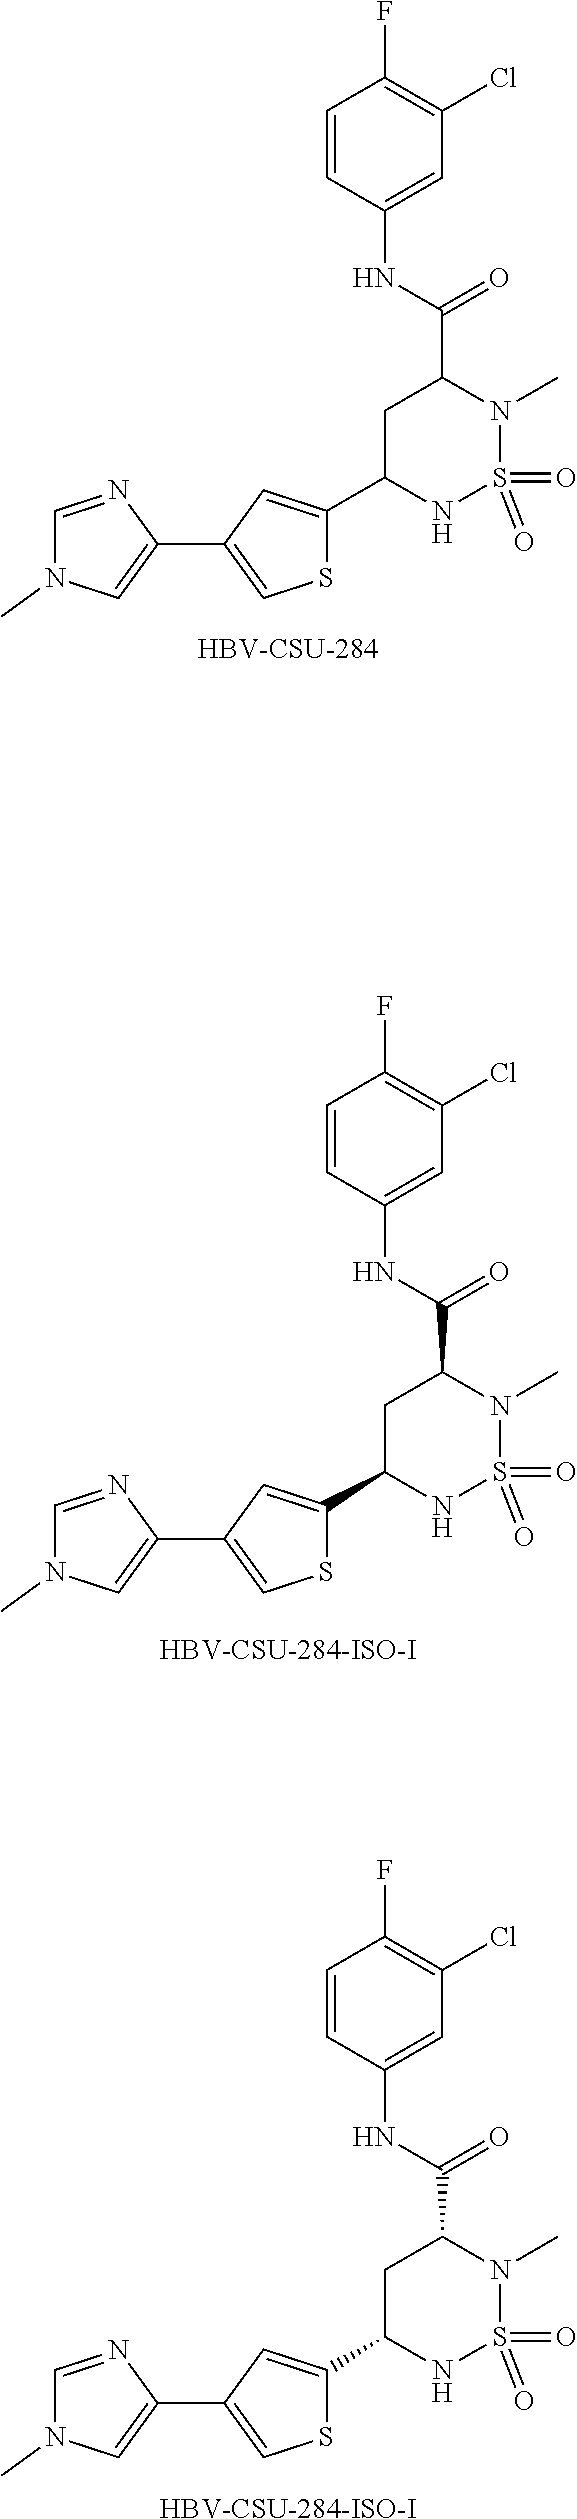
C1=C(C2=CN(C)C=N2)C=C(C2NS(=O)(=O)N(C)C(C(=O)NC3=CC(Cl)=C(F)C=C3)C2)S1.[HBV-CSU-284].C1=C(C2=CN(C)C=N2)C=C(C2NS(=O)(=O)N(C)C(C(=O)NC3=CC(Cl)=C(F)C=C3)C2)S1.C1=C(C2=CN(C)C=N2)C=C(C2NS(=O)(=O)N(C)C(C(=O)NC3=CC(Cl)=C(F)C=C3)C2)S1.[HBV-CSU-284-ISO-I]
